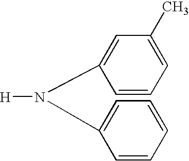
C1=CC=CC=C1N(C1=CC(C)=CC=C1)[H]
